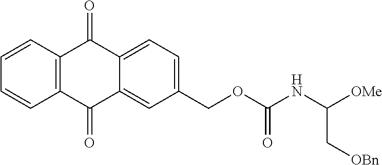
C1=CC2=C(C=C1)C(=O)C1=CC(COC(NC([OMe])C[OBn])=O)=CC=C1C2=O
